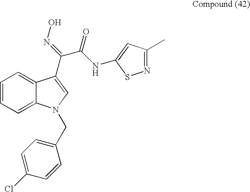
C1=CC=C2C(=C1)C(C(=NO)C(NC1=CC(C)=NS1)=O)=CN2CC1=CC=C(Cl)C=C1
